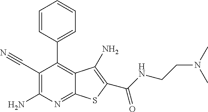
C1=CC(C2=C3C(=NC(N)=C2C#N)SC(C(=O)NCCN(C)C)=C3N)=CC=C1
